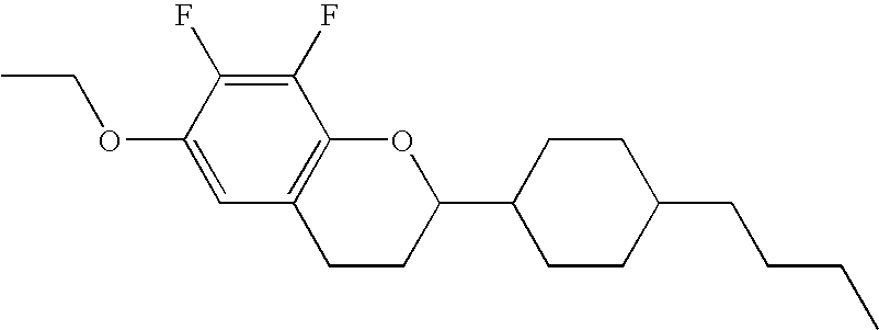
C1(F)=C(F)C2=C(C=C1OCC)CCC(C1CCC(CCCC)CC1)O2
